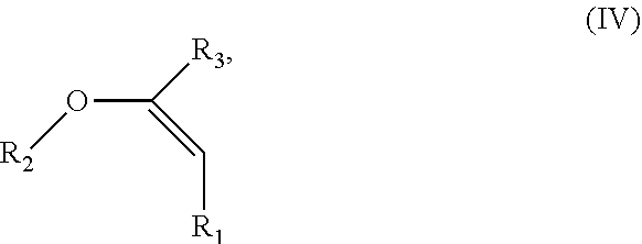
O(C([R3])=C[R1])[R2]
